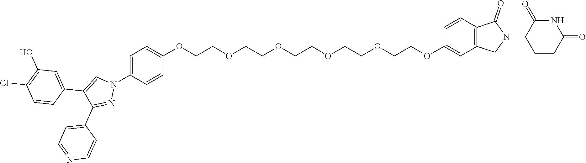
C1=C(N2C=C(C3=CC(O)=C(Cl)C=C3)C(C3=CC=NC=C3)=N2)C=CC(OCCOCCOCCOCCOCCOC2=CC3=C(C=C2)C(=O)N(C2CCC(=O)NC2=O)C3)=C1
